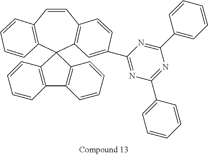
C1=CC2=C(C=C(C3=NC(C4=CC=CC=C4)=NC(C4=CC=CC=C4)=N3)C=C2)C2(C3=C1C=CC=C3)C1=C(C3=C2C=CC=C3)C=CC=C1
